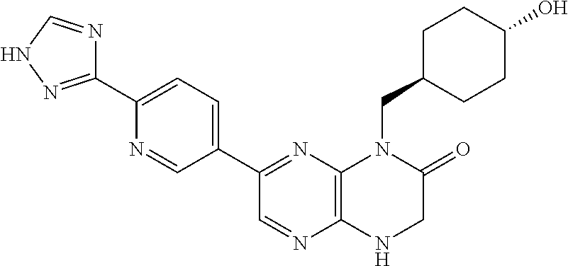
C12=C(N=C(C3=CC=C(C4=NNC=N4)N=C3)C=N1)N(CC1CCC(O)CC1)C(=O)CN2
